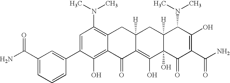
C1=C(C2=CC(C(N)=O)=CC=C2)C(O)=C2C(=C1N(C)C)CC1([H])C(=C(O)C3(O)C([H])(C1)C(N(C)C)C(O)=C(C(N)=O)C3=O)C2=O
